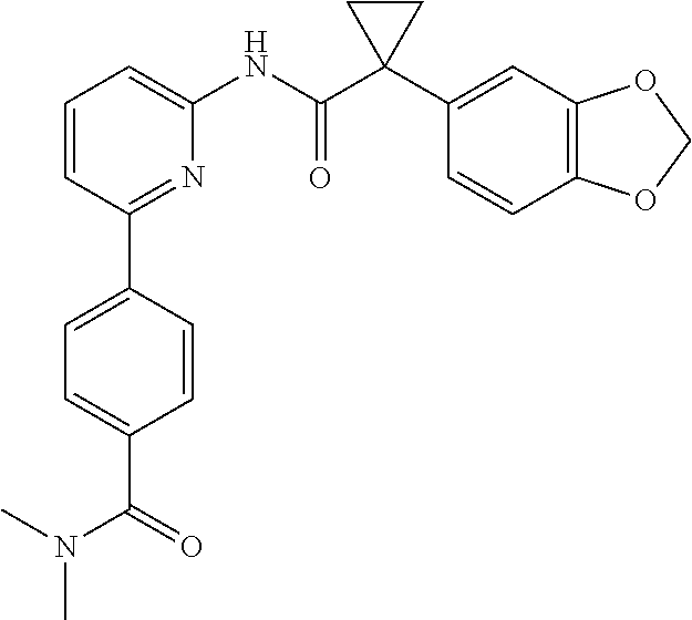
C1=CC(C2=CC=C(C(=O)N(C)C)C=C2)=NC(NC(C2(C3=CC4=C(C=C3)OCO4)CC2)=O)=C1
